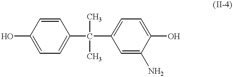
OC1=CC=C(C(C2=CC=C(O)C(N)=C2)(C)C)C=C1
